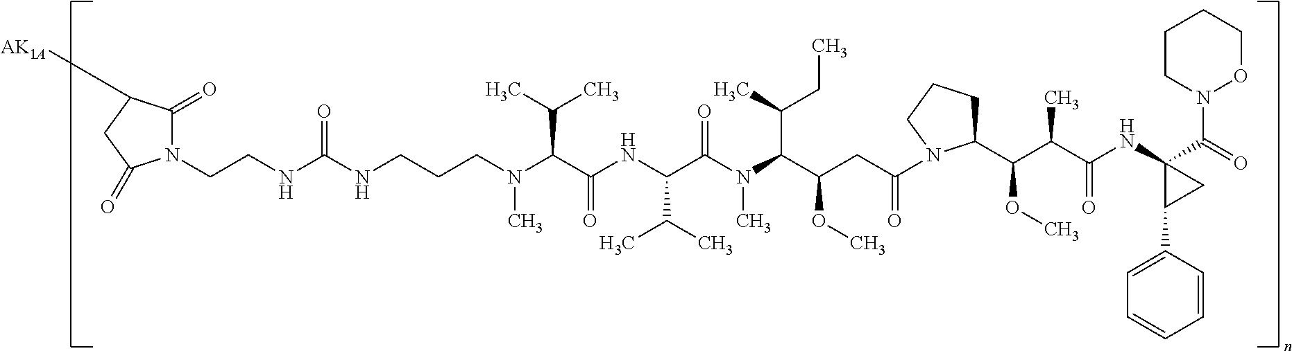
CN(C(C(NC(C(N(C(C(CC(N1C(C(C(C(NC2(C(N3OCCCC3)=O)C(C3=CC=CC=C3)C2)=O)C)OC)CCC1)=O)OC)C(C)CC)C)=O)C(C)C)=O)C(C)C)CCCNC(NCCN1C(=O)C([AK1A])CC1=O)=O
